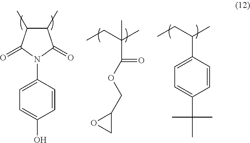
C1=C(O)C=CC(N2C(=O)C(C)C(C)C2=O)=C1.CCC(C)(C)C(=O)OCC1OC1.CCC(C)C1=CC=C(C(C)(C)C)C=C1
